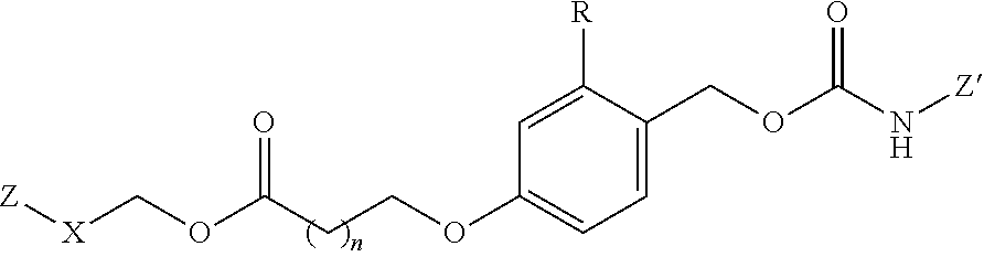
[Z][X]COC(CCOC1=CC=C(COC(N[Z])=O)C([R])=C1)=O
